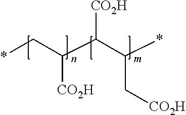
*CC(C(C(*)C[CO2H])[CO2H])[CO2H]
